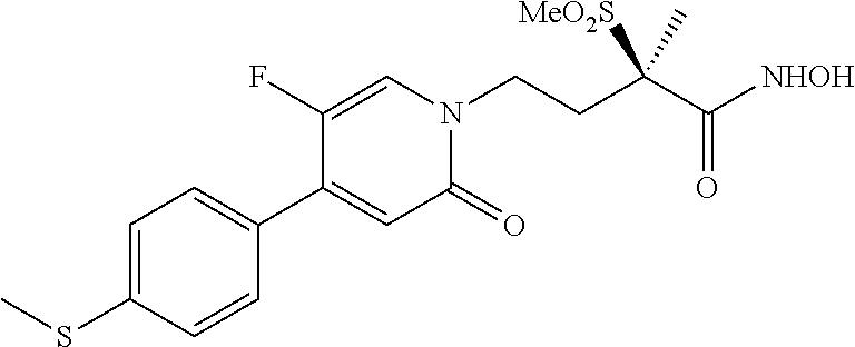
C1=C(SC)C=CC(C2=CC(=O)N(CCC(C([NHOH])=O)(C)[MeO2S])C=C2F)=C1
